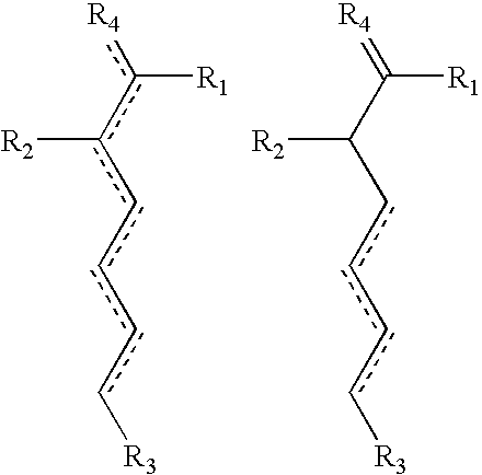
c([R1])(c(cccc[R3])[R2])[R4].C([R1])(C(cccc[R3])[R2])=[R4]
